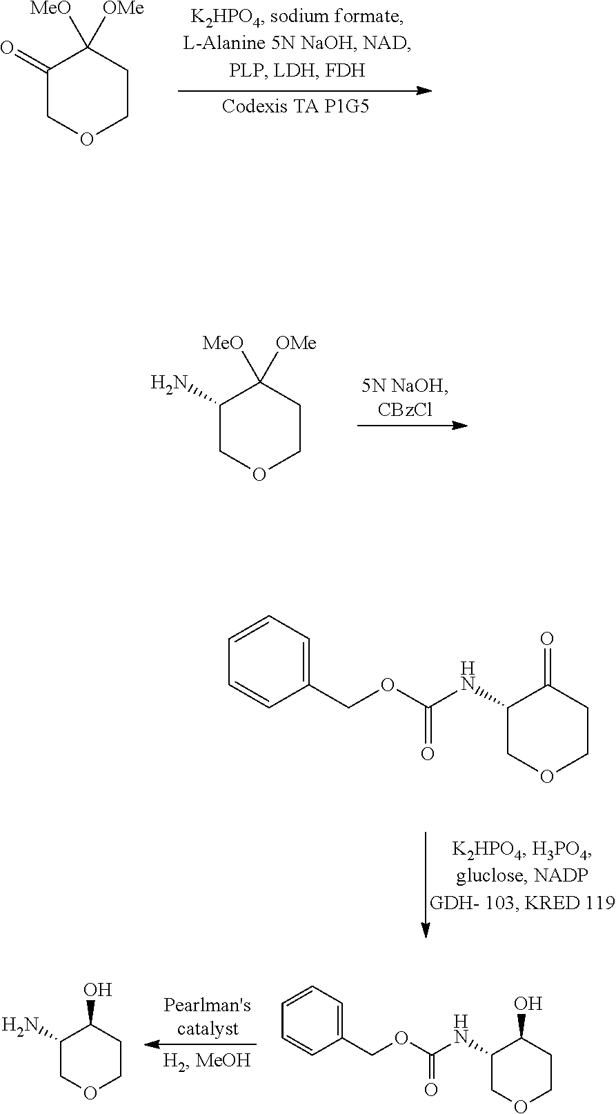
C1(=O)COCCC1([MeO])[OMe].C1(N)COCCC1([MeO])[OMe].C1=CC=C(COC(NC2COCCC2=O)=O)C=C1.C1=CC=C(COC(NC2COCCC2O)=O)C=C1.C1(N)COCCC1O
